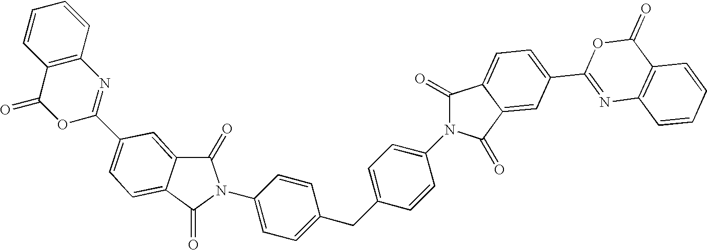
C1=CC2=C(C=C1)N=C(C1=CC=C3C(=C1)C(=O)N(C1=CC=C(CC4=CC=C(N5C(=O)C6=CC=C(C7=NC8=C(C(=O)O7)C=CC=C8)C=C6C5=O)C=C4)C=C1)C3=O)OC2=O
